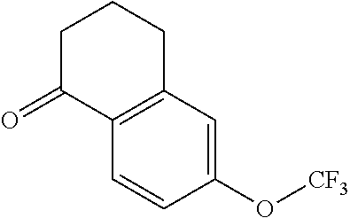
C1CCC2=C(C=CC(O[CF3])=C2)C1=O
